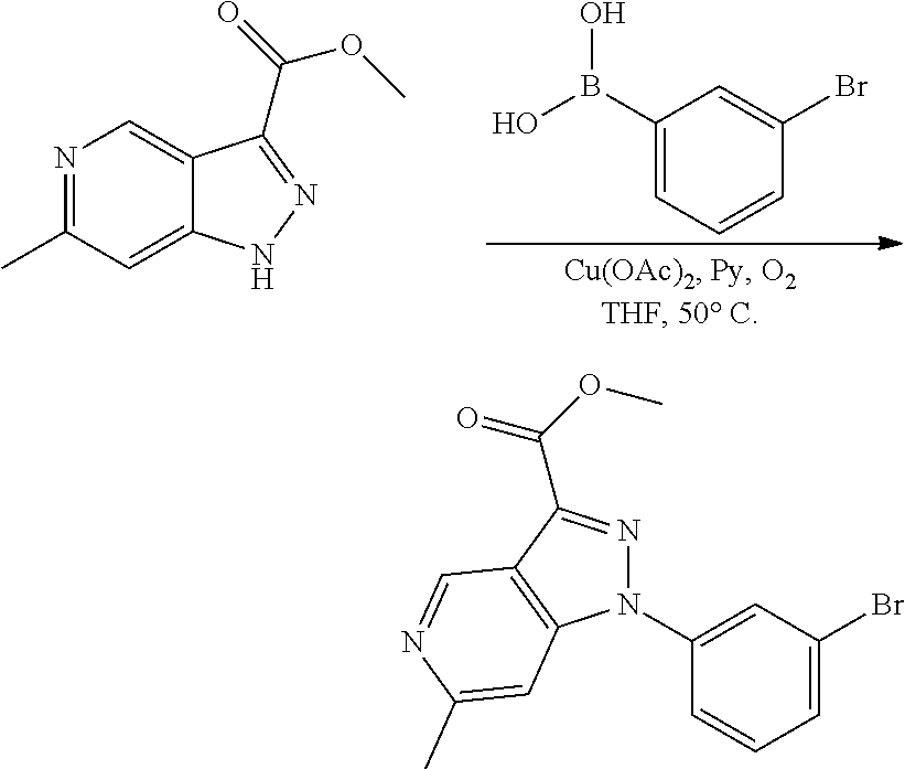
N1=C(C)C=C2C(=C1)C(C(OC)=O)=NN2.C1(B(O)O)=CC=CC(Br)=C1.C1=C(Br)C=C(N2N=C(C(OC)=O)C3=C2C=C(C)N=C3)C=C1
